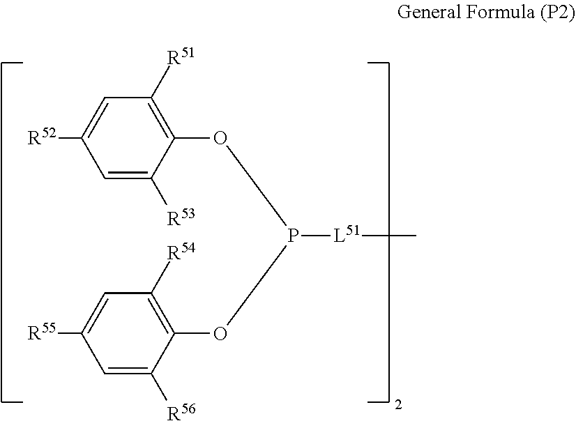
[R52]C1=CC([R51])=C(OP(OC2=C([R54])C=C([R55])C=C2[R56])[L51]C)C([R53])=C1
